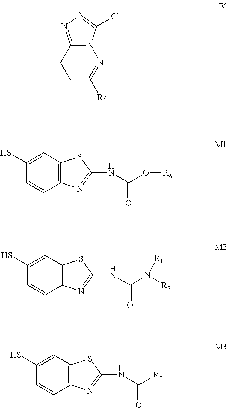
C12=NN=C(Cl)N1N=C([Ra])CC2.C1=C(S)C=CC2=C1SC(NC(O[R6])=O)=N2.C1=C(S)C=CC2=C1SC(NC(N([R2])[R1])=O)=N2.C1=C(S)C=CC2=C1SC(NC([R7])=O)=N2
